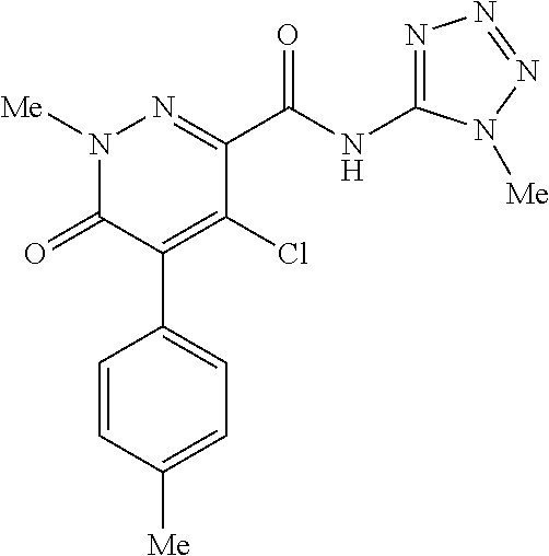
C1(C(NC2=NN=NN2[Me])=O)=NN([Me])C(=O)C(C2=CC=C([Me])C=C2)=C1Cl
